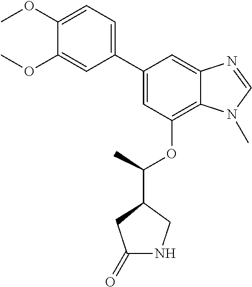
C1(C2=CC(OC(C3CC(=O)NC3)C)=C3C(=C2)N=CN3C)=CC=C(OC)C(OC)=C1
